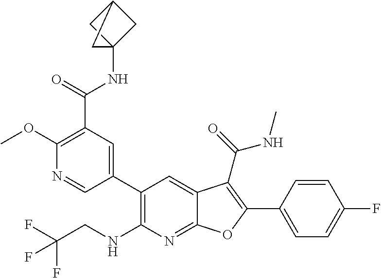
C1=C(C2=C(C(=O)NC)C3=CC(C4=CC(C(NC56CC(C5)C6)=O)=C(OC)N=C4)=C(NCC(F)(F)F)N=C3O2)C=CC(F)=C1
